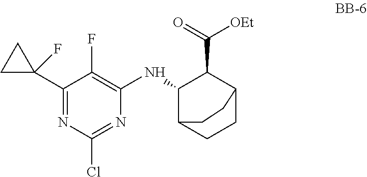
C1(C2(F)CC2)=NC(Cl)=NC(NC2C3CCC(C2C(=O)[OEt])CC3)=C1F
